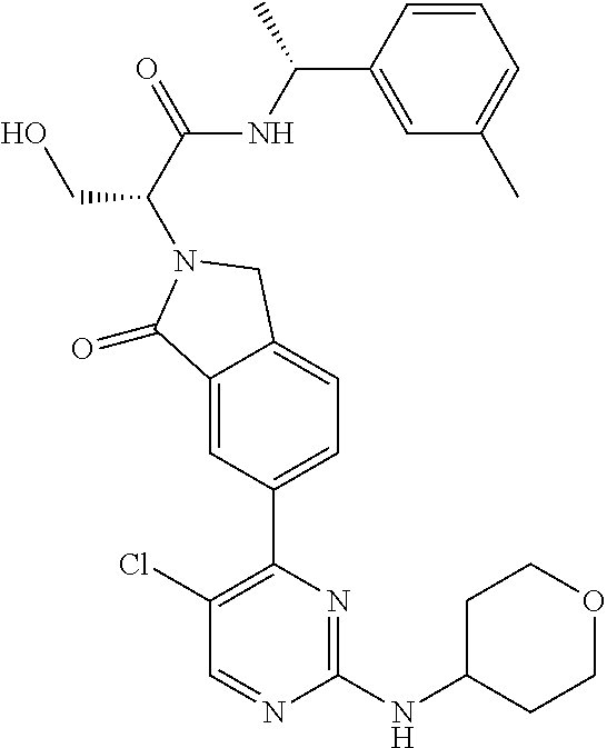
C1(Cl)=C(C2=CC=C3C(=C2)C(=O)N(C(C(=O)NC(C2=CC(C)=CC=C2)C)CO)C3)N=C(NC2CCOCC2)N=C1
